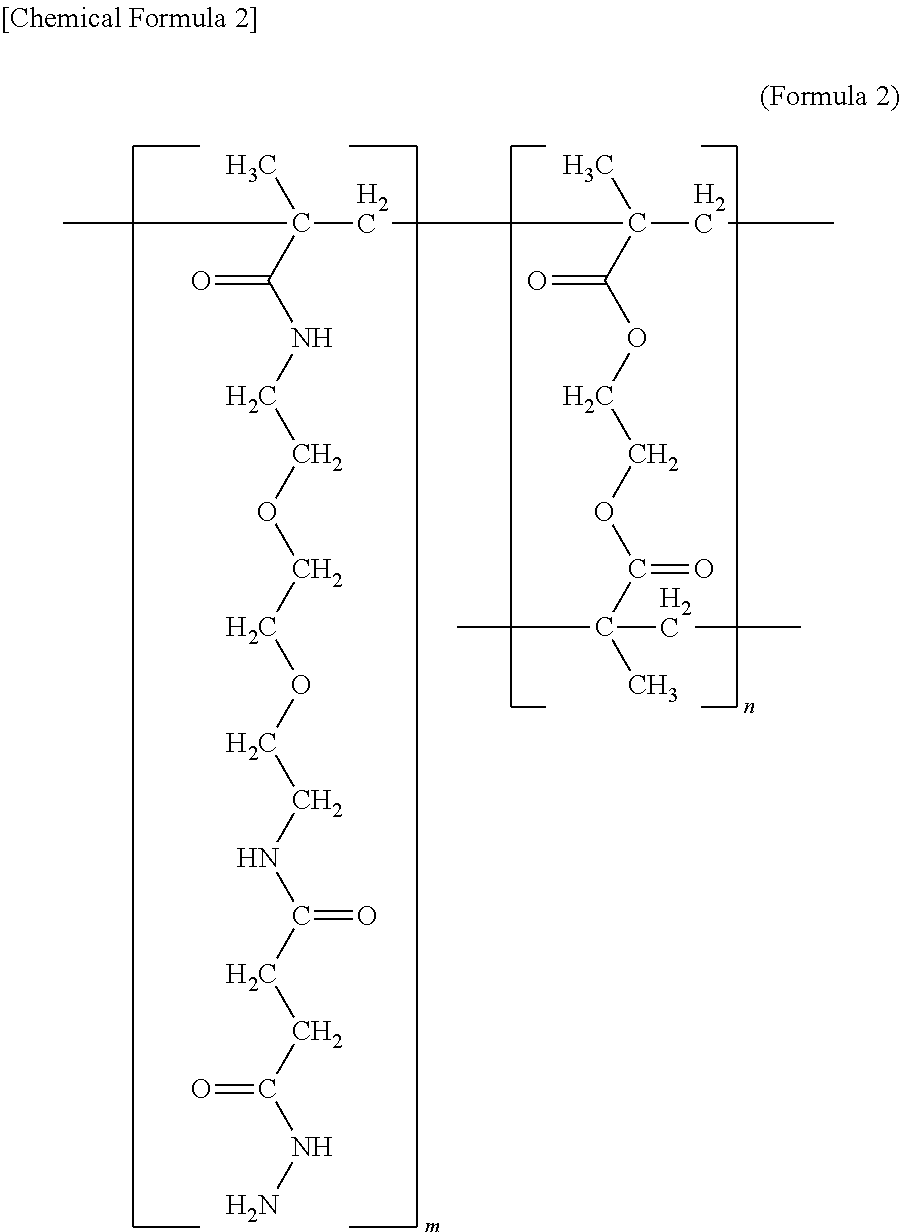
CC(C(NCCOCCOCCNC(CCC(NN)=O)=O)=O)(C)CC(CC)(C(OCCOC(C(C)(CC)C)=O)=O)C
